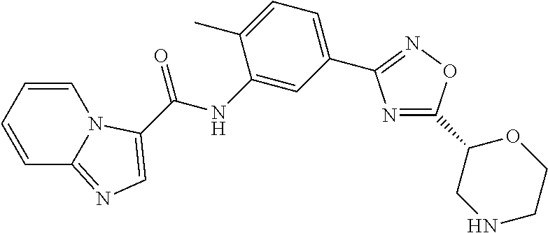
C1=CC=CC2=NC=C(C(NC3=CC(C4=NOC(C5CNCCO5)=N4)=CC=C3C)=O)N12
